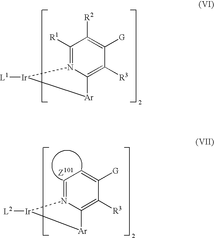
C1([R1])=N2C(=C([R3])C([G])=C1[R2])[Ar][Ir]2[L1].C1=N2C(=C([R3])C([G])=C1)[Ar][Ir]2[L2]
